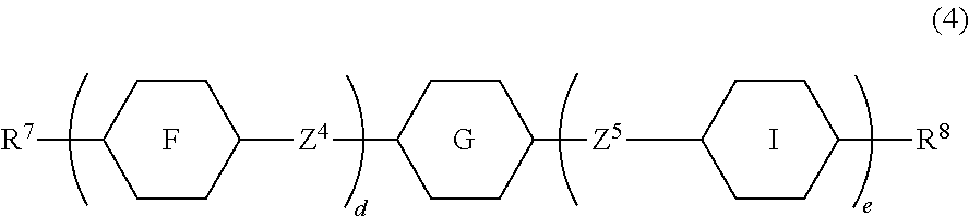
C1([Z4]C2CCC([Z5]C3CCC([R8])CC3)CC2)CCC([R7])CC1.F.[G].I
